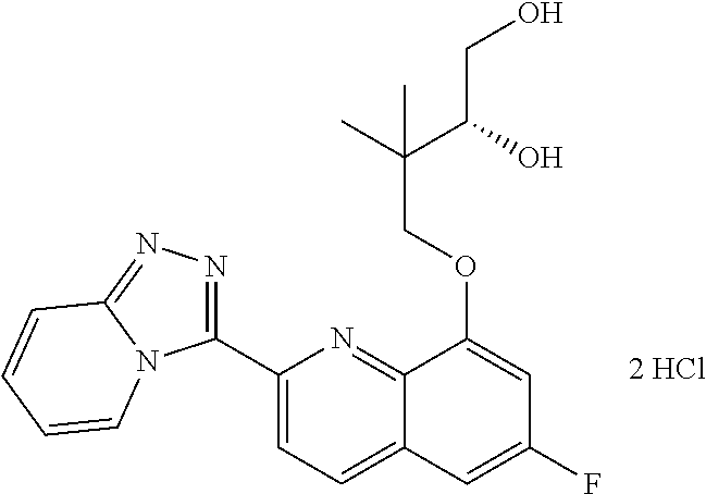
C1(C2=NN=C3N2C=CC=C3)=CC=C2C(=N1)C(OCC(C)(C(O)CO)C)=CC(F)=C2
